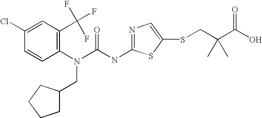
C1(Cl)=CC(C(F)(F)F)=C(N(C(NC2=NC=C(SCC(C(O)=O)(C)C)S2)=O)CC2CCCC2)C=C1
